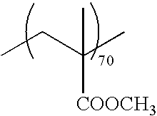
CCC(C)([COOCH3])C
